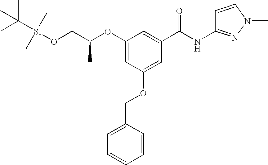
O(CC(OC1=CC(OCC2=CC=CC=C2)=CC(C(=O)NC2=NN(C)C=C2)=C1)C)[Si](C(C)(C)C)(C)C
